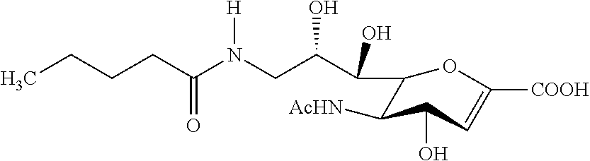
C(CCC(N(CC(C(O)C1C([AcHN])C(O)C=C([COOH])O1)O)[H])=O)C
